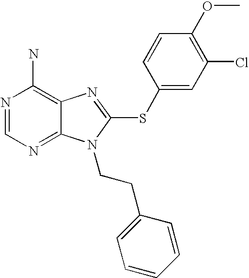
N1=CN=C2C(=C1N)N=C(SC1=CC(Cl)=C(OC)C=C1)N2CCC1=CC=CC=C1
